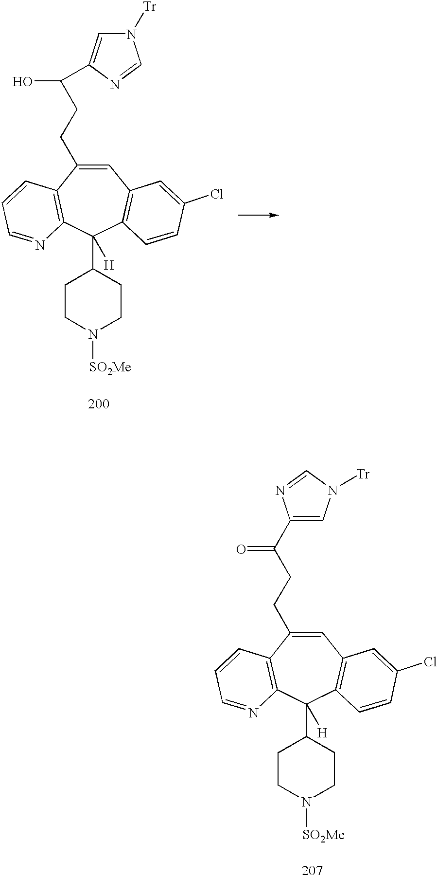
C1=C(CCC(C2=CN([Tr])C=N2)=O)C2=C(C(C3CCN([SO2Me])CC3)([H])C3=C1C=C(Cl)C=C3)N=CC=C2.C1=C(CCC(C2=CN([Tr])C=N2)O)C2=C(C(C3CCN([SO2Me])CC3)([H])C3=C1C=C(Cl)C=C3)N=CC=C2
